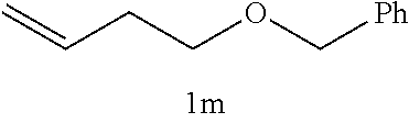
C=CCCOC[Ph]
